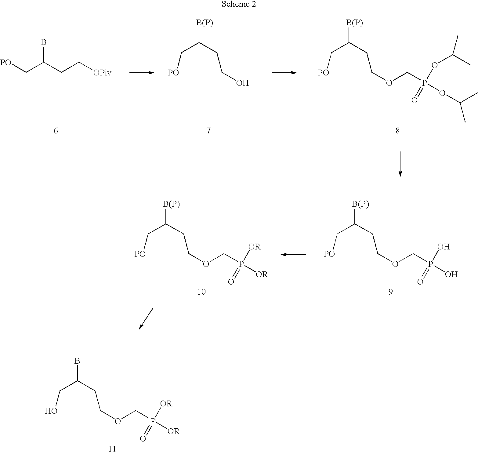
[PO]CC(CC[OPiv])B.[B(P)]C(CCO)C[PO].[B(P)]C(CCOCP(OC(C)C)(=O)OC(C)C)C[PO].[B(P)]C(CCOCP(O)(=O)O)C[PO].[B(P)]C(CCOCP([OR])(=O)[OR])C[PO].BC(CCOCP([OR])(=O)[OR])CO
